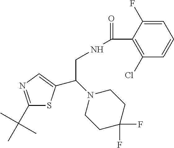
C1(C(C)(C)C)=NC=C(C(N2CCC(F)(F)CC2)CNC(=O)C2=C(Cl)C=CC=C2F)S1
